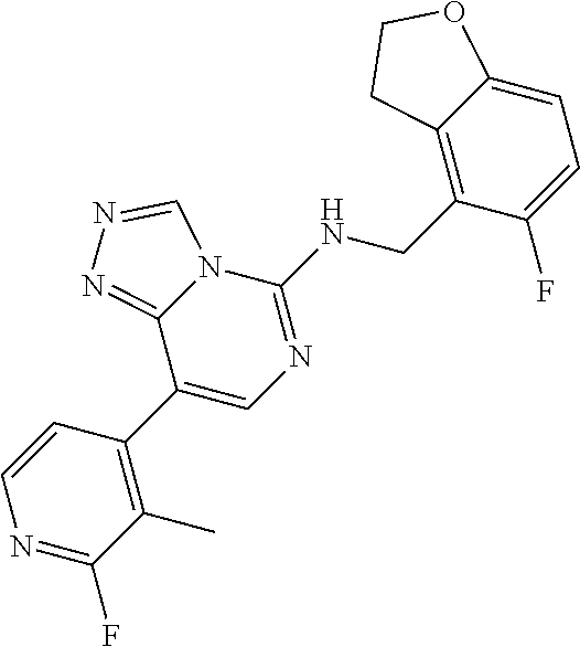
C1(C2=C(C)C(F)=NC=C2)=CN=C(NCC2=C3C(=CC=C2F)OCC3)N2C1=NN=C2
